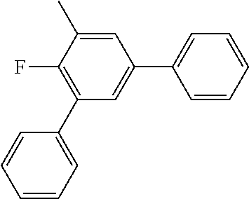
C1(F)=C(C2=CC=CC=C2)C=C(C2=CC=CC=C2)C=C1C
